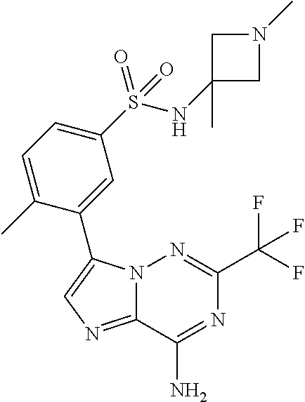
N12C(=NC=C1C1=CC(S(NC3(C)CN(C)C3)(=O)=O)=CC=C1C)C(N)=NC(C(F)(F)F)=N2
